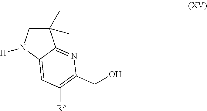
C1(C)(C)CN([H])C2=CC([R5])=C(CO)N=C12
